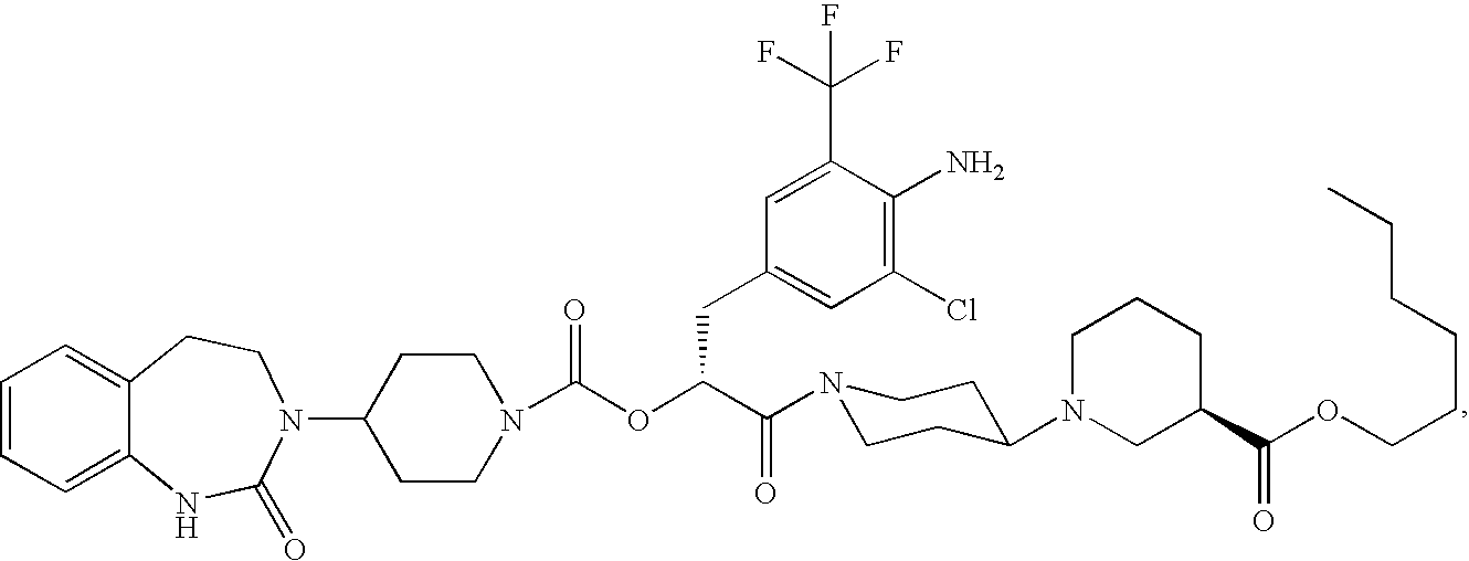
C1=CC=C2C(=C1)CCN(C1CCN(C(OC(C(=O)N3CCC(N4CC(C(OCCCCCC)=O)CCC4)CC3)CC3=CC(Cl)=C(N)C(C(F)(F)F)=C3)=O)CC1)C(=O)N2
